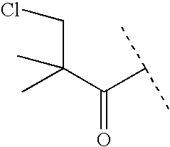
CC(C(C(C)C)=O)(CCl)C
